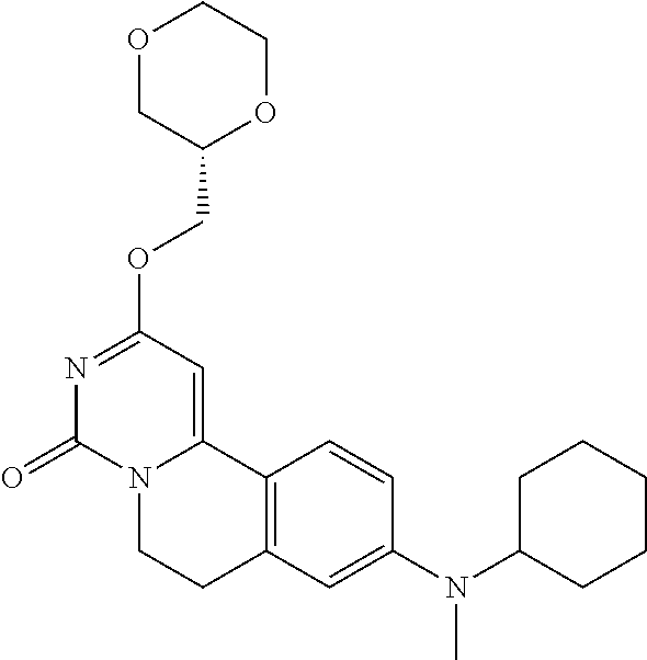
O1CC(COC2=NC(=O)N3C(=C2)C2=C(CC3)C=C(N(C3CCCCC3)C)C=C2)OCC1
